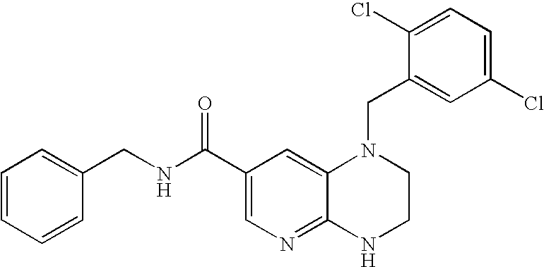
C1(Cl)=CC=C(Cl)C=C1CN1C2=CC(C(=O)NCC3=CC=CC=C3)=CN=C2NCC1
